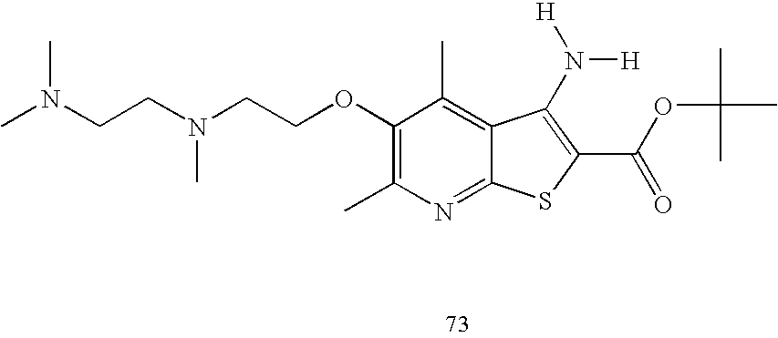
C1(OCCN(CCN(C)C)C)=C(C)N=C2C(=C1C)C(N([H])[H])=C(C(=O)OC(C)(C)C)S2
